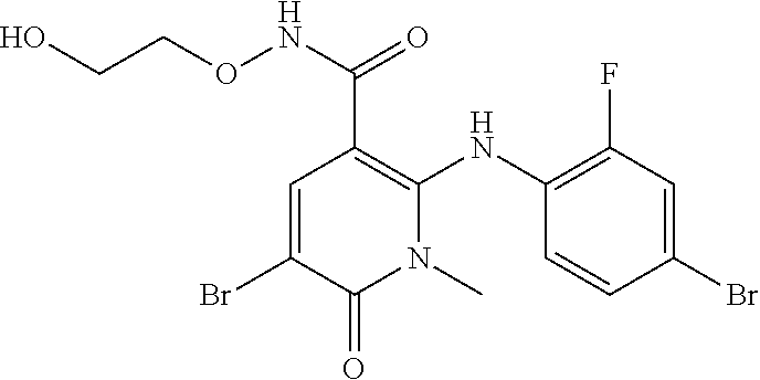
C1=CC(Br)=CC(F)=C1NC1=C(C(NOCCO)=O)C=C(Br)C(=O)N1C
